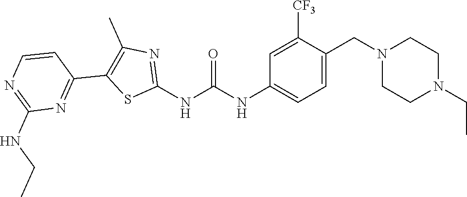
C1=C(CN2CCN(CC)CC2)C([CF3])=CC(NC(NC2=NC(C)=C(C3=NC(NCC)=NC=C3)S2)=O)=C1
